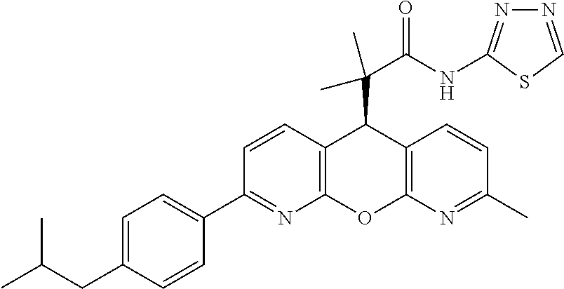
C(CC1=CC=C(C2=NC3=C(C=C2)C(C(C(NC2=NN=CS2)=O)(C)C)C2=C(O3)N=C(C)C=C2)C=C1)(C)C
